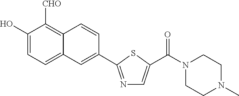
C1(O)=CC=C2C(=C1[CHO])C=CC(C1=NC=C(C(=O)N3CCN(C)CC3)S1)=C2
